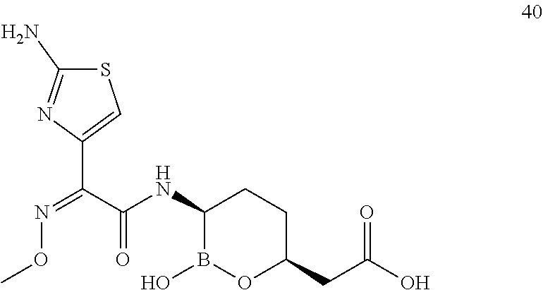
S1C(N)=NC(C(C(NC2B(O)OC(CC(O)=O)CC2)=O)=NOC)=C1
